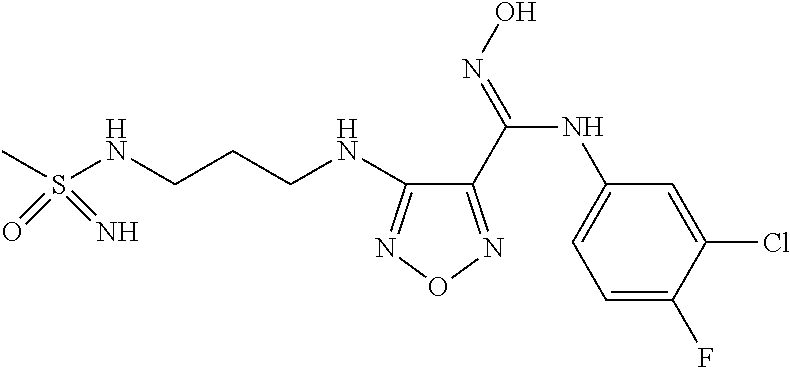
S(NCCCNC1=NON=C1C(=NO)NC1=CC=C(F)C(Cl)=C1)(C)(=O)=N
